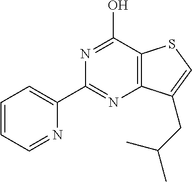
N1=C(C2=CC=CC=N2)N=C(O)C2=C1C(CC(C)C)=CS2
